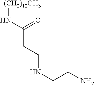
[(CH2)12CH3]NC(CCNCC[NH2])=O
